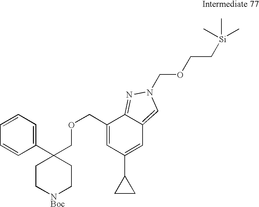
C1(COCC2(C3=CC=CC=C3)CC[NBoc]CC2)=CC(C2CC2)=CC2=CN(COCC[Si](C)(C)C)N=C12
